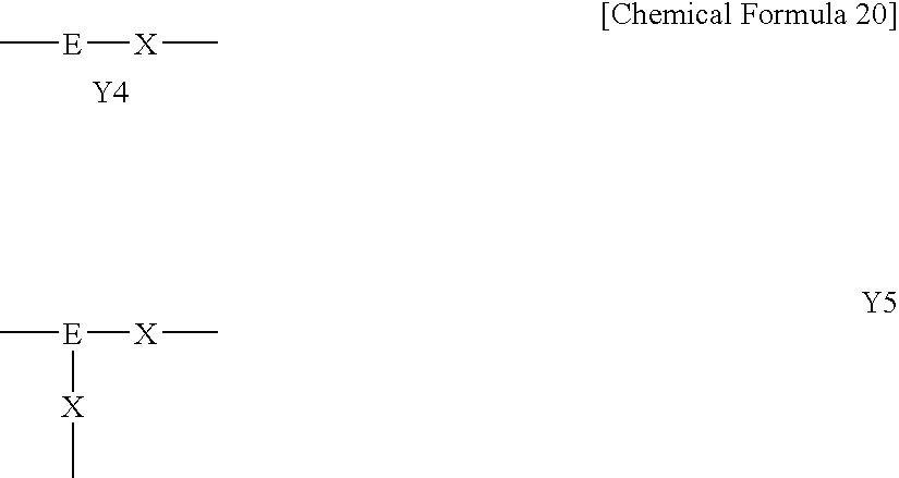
C[E][X]C.[Y4].C[E]([X]C)[X]C
